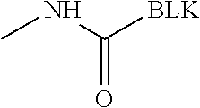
CNC([BLK])=O
